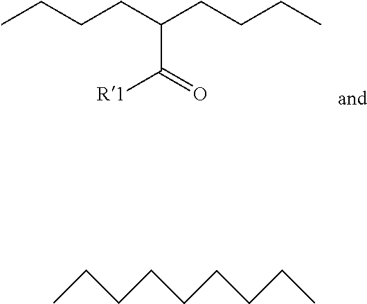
[R1]C(=O)C(CCCC)CCCC.CCCCCCCCC
